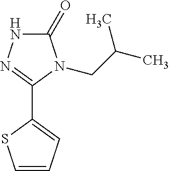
C1(C2=NNC(=O)N2CC(C)C)=CC=CS1
